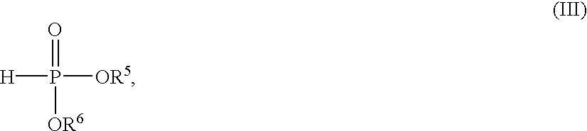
[H]P([OR5])(=O)[OR6]
